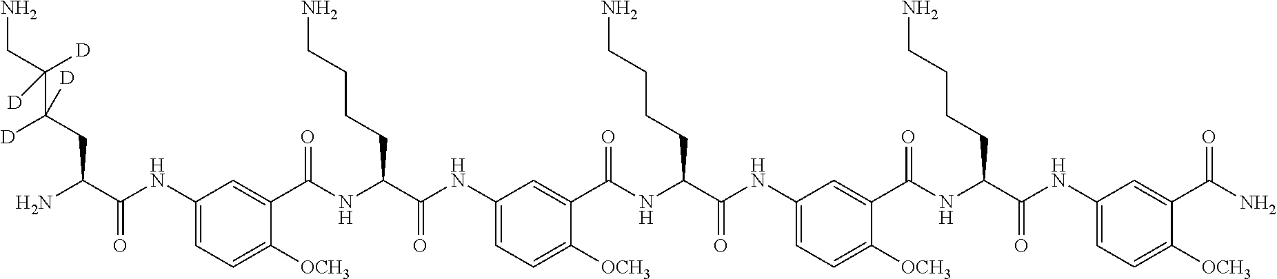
C1(NC(C(N)CC(C(CN)([D])[D])([D])[D])=O)=CC=C([OCH3])C(C(=O)NC(C(NC2=CC=C([OCH3])C(C(=O)NC(C(NC3=CC=C([OCH3])C(C(=O)NC(C(NC4=CC=C([OCH3])C(C(=O)N)=C4)=O)CCCCN)=C3)=O)CCCCN)=C2)=O)CCCCN)=C1
